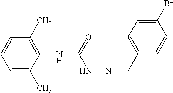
C1=C(C)C(NC(=O)NN=CC2=CC=C(Br)C=C2)=C(C)C=C1
